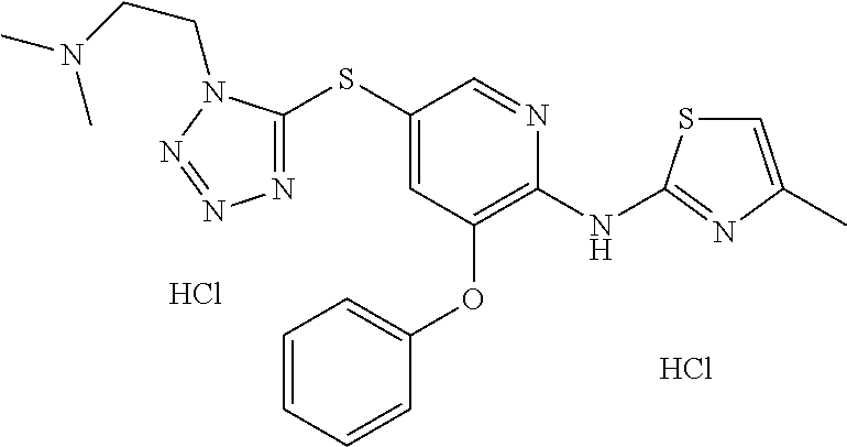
C1=CC=CC(OC2=C(NC3=NC(C)=CS3)N=CC(SC3=NN=NN3CCN(C)C)=C2)=C1.Cl.Cl
